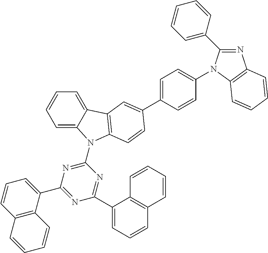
C1=C(C2=CC3=C(N(C4=NC(C5=CC=CC6=C5C=CC=C6)=NC(C5=CC=CC6=C5C=CC=C6)=N4)C4=CC=CC=C43)C=C2)C=CC(N2C(C3=CC=CC=C3)=NC3=C2C=CC=C3)=C1
